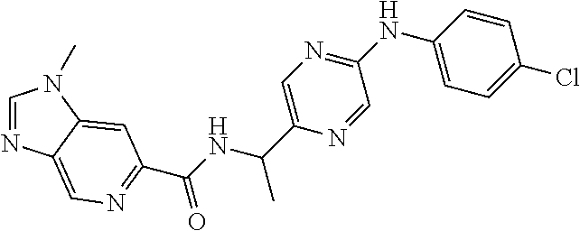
C1=NC2=CN=C(C(=O)NC(C)C3=CN=C(NC4=CC=C(Cl)C=C4)C=N3)C=C2N1C
